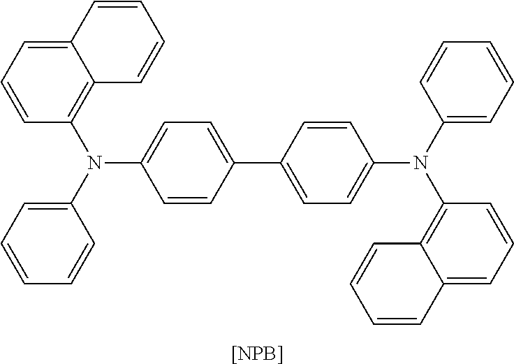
C12=CC=CC(N(C3=CC=C(C4=CC=C(N(C5=CC=CC=C5)C5=C6C(=CC=C5)C=CC=C6)C=C4)C=C3)C3=CC=CC=C3)=C1C=CC=C2.[[NPB]]
